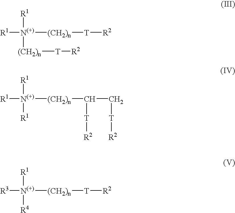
[R1][N(+)]([(CH2)n][T][R2])([R1])[(CH2)n][T][R2].[R1][N(+)]([(CH2)n]C(C[T][R2])[T][R2])([R1])[R1].[R3][N(+)]([(CH2)n][T][R2])([R1])[R4]
